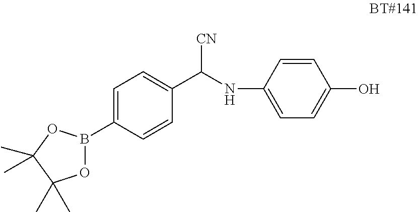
C1=CC(NC([CN])C2=CC=C(B3OC(C)(C)C(C)(C)O3)C=C2)=CC=C1O
